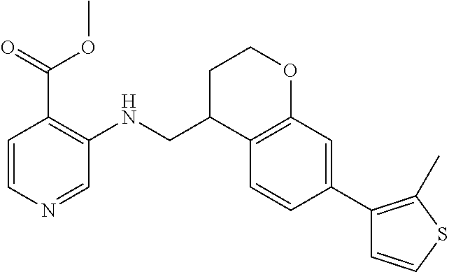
C1C(CNC2=C(C(=O)OC)C=CN=C2)C2=C(OC1)C=C(C1=C(C)SC=C1)C=C2
